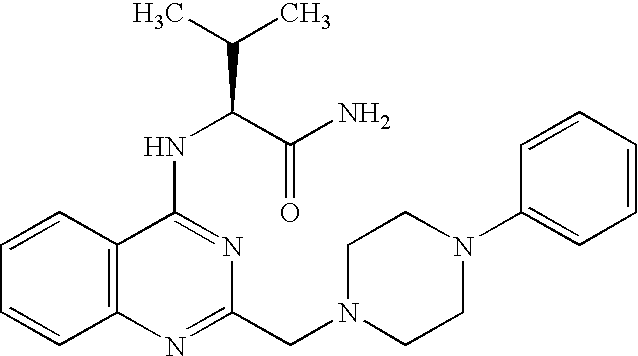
C12=C(C=CC=C1)C(NC(C(C)C)C(N)=O)=NC(CN1CCN(C3=CC=CC=C3)CC1)=N2
